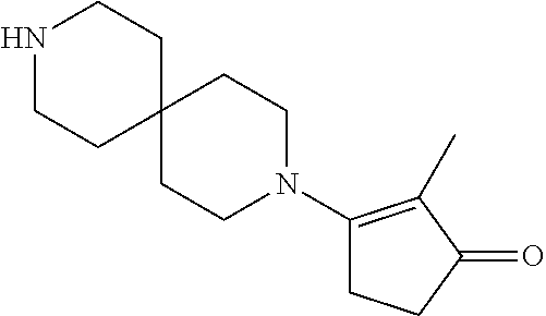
N1CCC2(CC1)CCN(C1=C(C)C(=O)CC1)CC2
